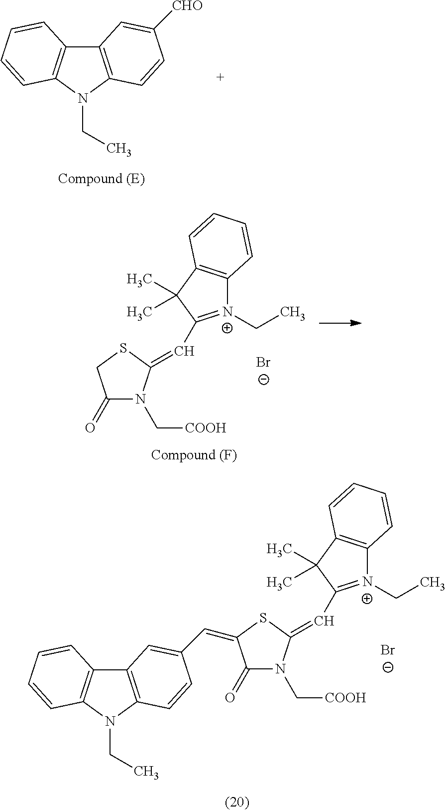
[N+]1(CC)=C(C=C2N(C[COOH])C(=O)CS2)C(C)(C)C2=C1C=CC=C2.[Br-].C12=C(C3=C(N1CC)C=CC([CHO])=C3)C=CC=C2.[Br-].C12=C(C3=C(N1CC)C=CC(C=C1C(=O)N(C[COOH])C(=CC4=[N+](CC)C5=C(C4(C)C)C=CC=C5)S1)=C3)C=CC=C2
